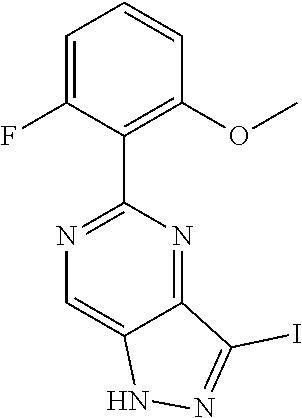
C1=C(F)C(C2=NC=C3C(=N2)C(I)=NN3)=C(OC)C=C1
